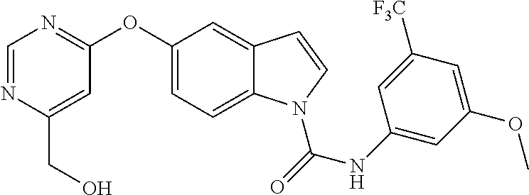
O(C1=CC=C2C(=C1)C=CN2C(NC1=CC(OC)=CC([F3C])=C1)=O)C1=NC=NC(CO)=C1
